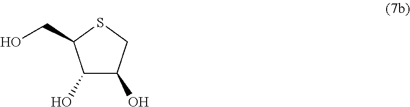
C1(O)C(O)CSC1CO
